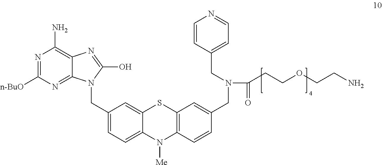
N1=C([n-BuO])N=C2C(=C1N)N=C(O)N2CC1=CC=C2C(=C1)SC1=C(N2[Me])C=CC(CN(CC2=CC=NC=C2)C(=O)CCOCCN)=C1
